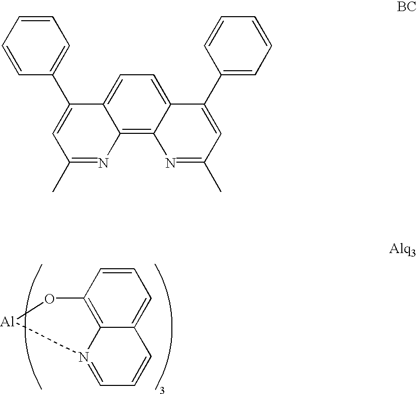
C1=CC2=C3C(=C1)C=CC=N3[Al]O2.C1=CC=CC(C2=CC(C)=NC3=C4C(=CC=C23)C(C2=CC=CC=C2)=CC(C)=N4)=C1
